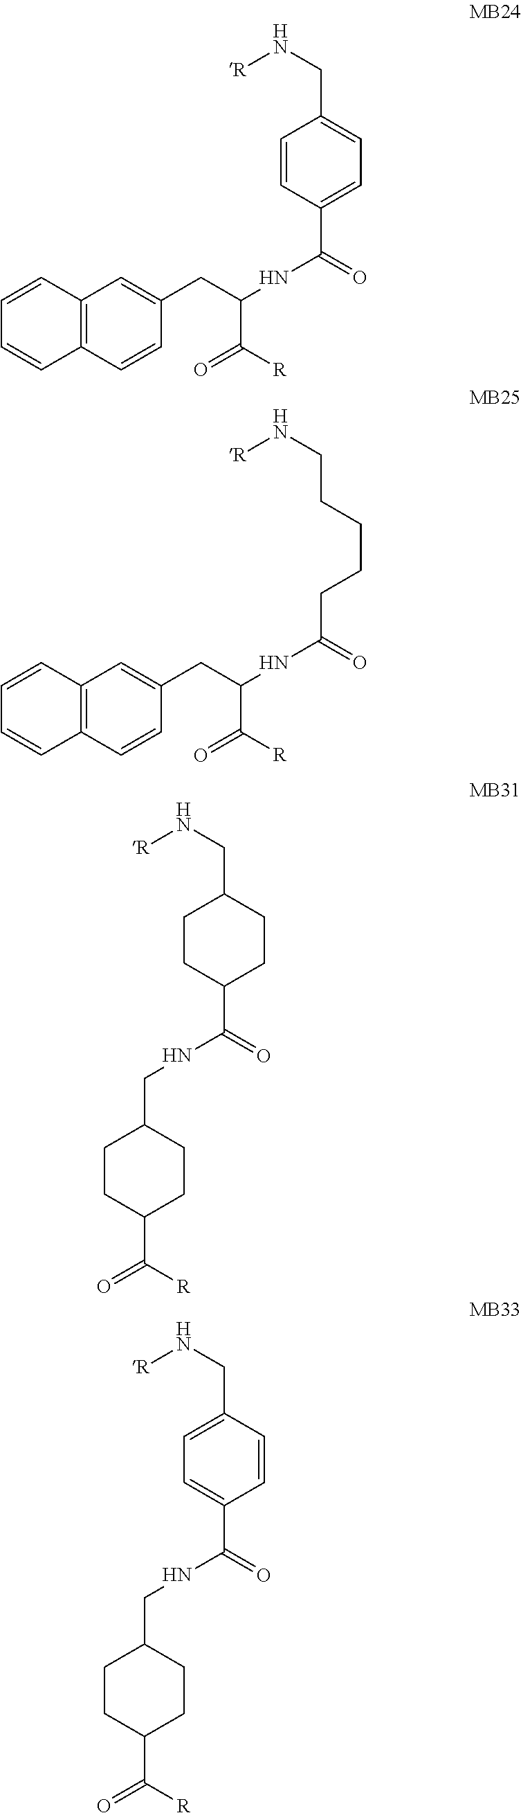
C1=CC2=C(C=C1)C=CC(CC(C(=O)[R])NC(C1=CC=C(CN[R])C=C1)=O)=C2.C1=CC2=C(C=C1)C=CC(CC(C(=O)[R])NC(CCCCCN[R])=O)=C2.C1(CNC(C2CCC(CN[R])CC2)=O)CCC(C(=O)[R])CC1.C1(CNC(C2=CC=C(CN[R])C=C2)=O)CCC(C(=O)[R])CC1
